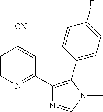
C1=CN=C(C2=C(C3=CC=C(F)C=C3)N(C)C=N2)C=C1[CN]
